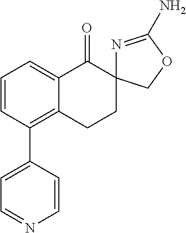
C1=CC(C2=CC=NC=C2)=C2C(=C1)C(=O)C1(CC2)N=C(N)OC1
